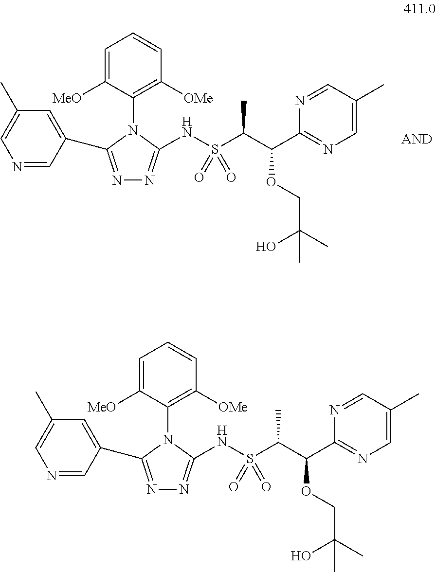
C1=C([MeO])C(N2C(C3=CC(C)=CN=C3)=NN=C2NS(C(C(OCC(C)(O)C)C2=NC=C(C)C=N2)C)(=O)=O)=C([OMe])C=C1.C1=C([MeO])C(N2C(C3=CC(C)=CN=C3)=NN=C2NS(C(C(OCC(C)(O)C)C2=NC=C(C)C=N2)C)(=O)=O)=C([OMe])C=C1
